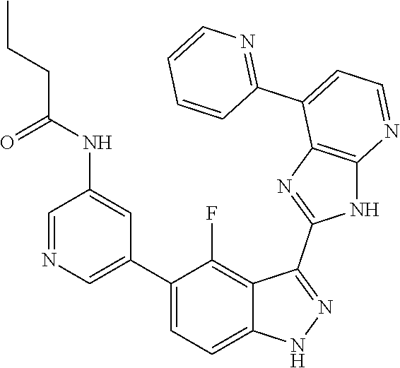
C1=NC=C(C2=CC=C3C(=C2F)C(C2=NC4=C(N2)N=CC=C4C2=NC=CC=C2)=NN3)C=C1NC(CCC)=O
